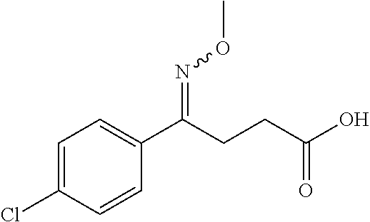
C1=C(Cl)C=CC(C(=NOC)CCC(O)=O)=C1
